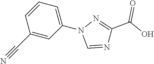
C1(N2C=NC(C(O)=O)=N2)=CC=CC(C#N)=C1
